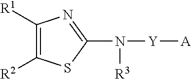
C1([R1])=C([R2])SC(N([R3])[Y][A])=N1
